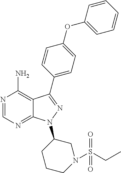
N1=CN=C2C(=C1N)C(C1=CC=C(OC3=CC=CC=C3)C=C1)=NN2C1CN(S(=O)(CC)=O)CCC1
